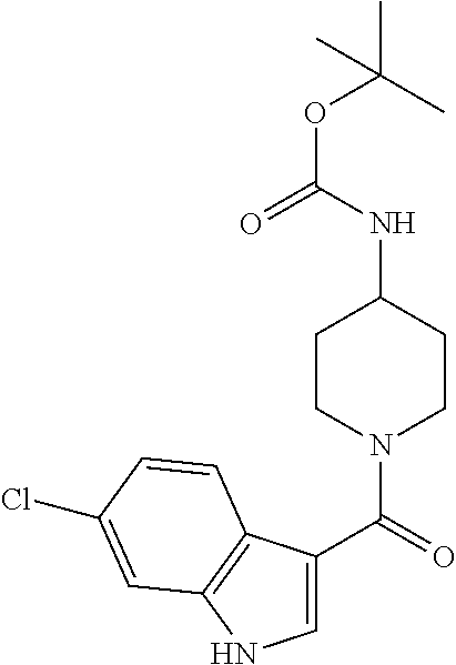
C(NC1CCN(C(=O)C2=CNC3=C2C=CC(Cl)=C3)CC1)(OC(C)(C)C)=O
